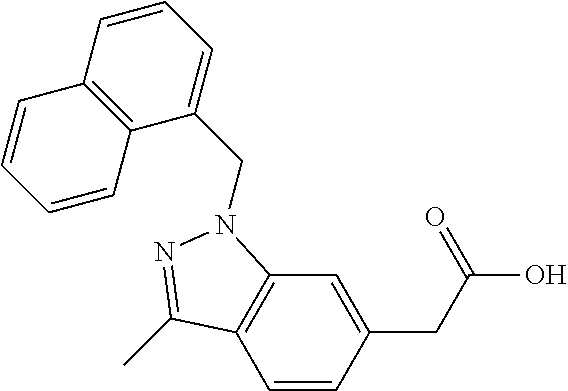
C1=CC(CC(=O)O)=CC2=C1C(C)=NN2CC1=CC=CC2=C1C=CC=C2
